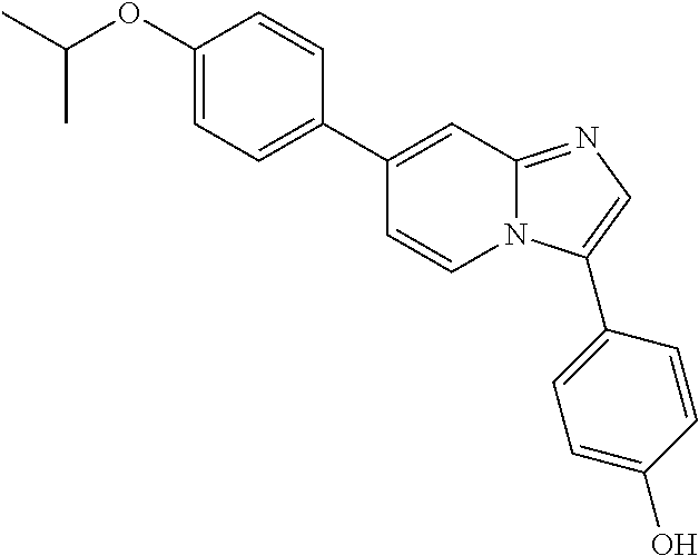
C1(OC(C)C)=CC=C(C2=CC3=NC=C(C4=CC=C(O)C=C4)N3C=C2)C=C1
